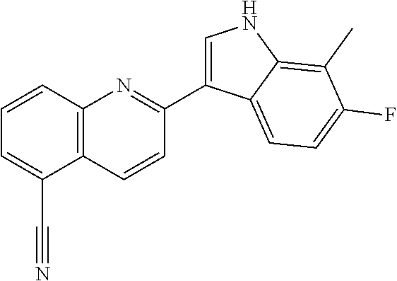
C12=C(C=CC=C1C#N)N=C(C1=CNC3=C(C)C(F)=CC=C13)C=C2
